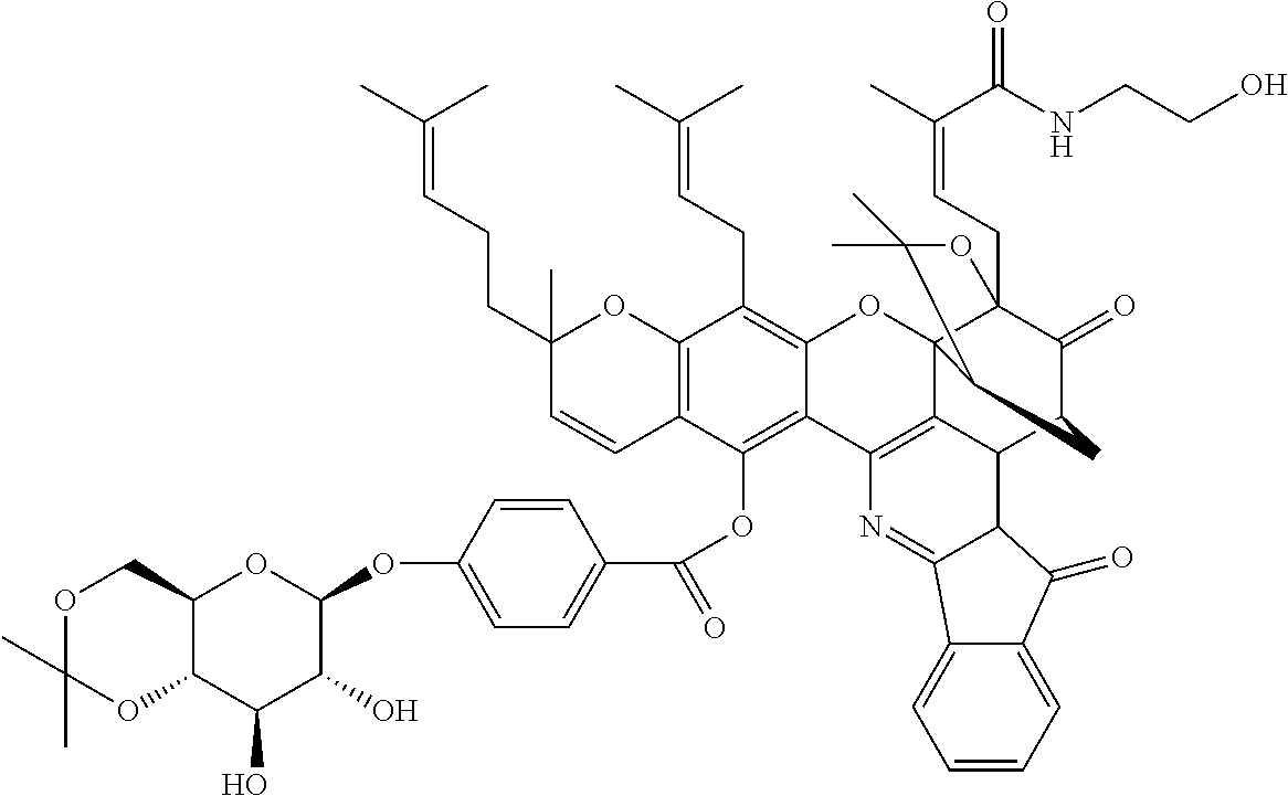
C12=C(C(OC(=O)C3=CC=C(OC4OC5C(C(O)C4O)OC(C)(C)OC5)C=C3)=C3C(=C1CC=C(C)C)OC14C5=C3N=C3C(C5C5C(=O)C1(CC=C(C(=O)NCCO)C)OC(C)(C)C4C5)C(=O)C1=CC=CC=C31)C=CC(CCC=C(C)C)(C)O2
